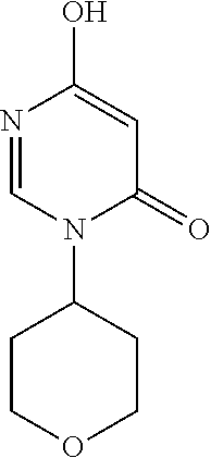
N1=CN(C2CCOCC2)C(=O)C=C1O
